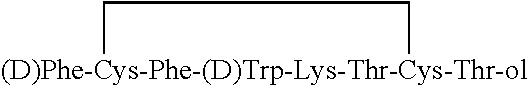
[(D)Phe-Cys-Phe-(D)Trp-Lys-Thr-Cys-Thr-ol]1CC1
